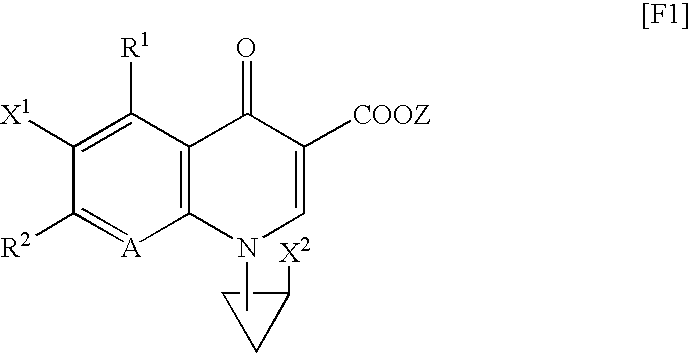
C1([R1])=C([X1])C([R2])=[A]C2=C1C(=O)C([COOZ])=CN2C.C1C([X2])C1
